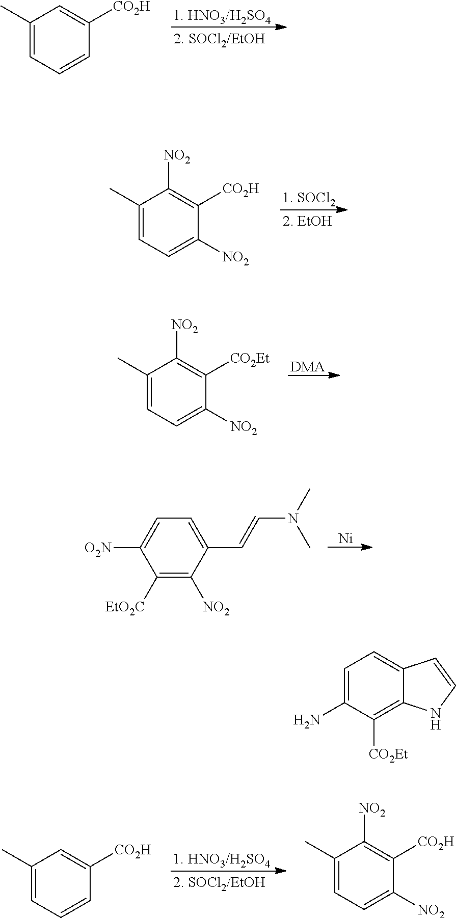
C1(C)=CC=CC([CO2H])=C1.C1(C)=CC=C([NO2])C([CO2H])=C1[NO2].[DMA].C1(C)=CC=C([NO2])C([CO2Et])=C1[NO2].[Ni].C1=C([O2N])C([EtO2C])=C([NO2])C(C=CN(C)C)=C1.C1(C)=CC=CC([CO2H])=C1.C1(C)=CC=C([NO2])C([CO2H])=C1[NO2].C1=C(N)C([CO2Et])=C2C(=C1)C=CN2
